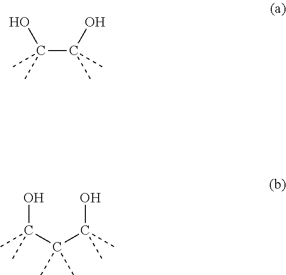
C(C(O)(C)C)(C)(O)C.OC(C(C(O)(C)C)(C)C)(C)C
